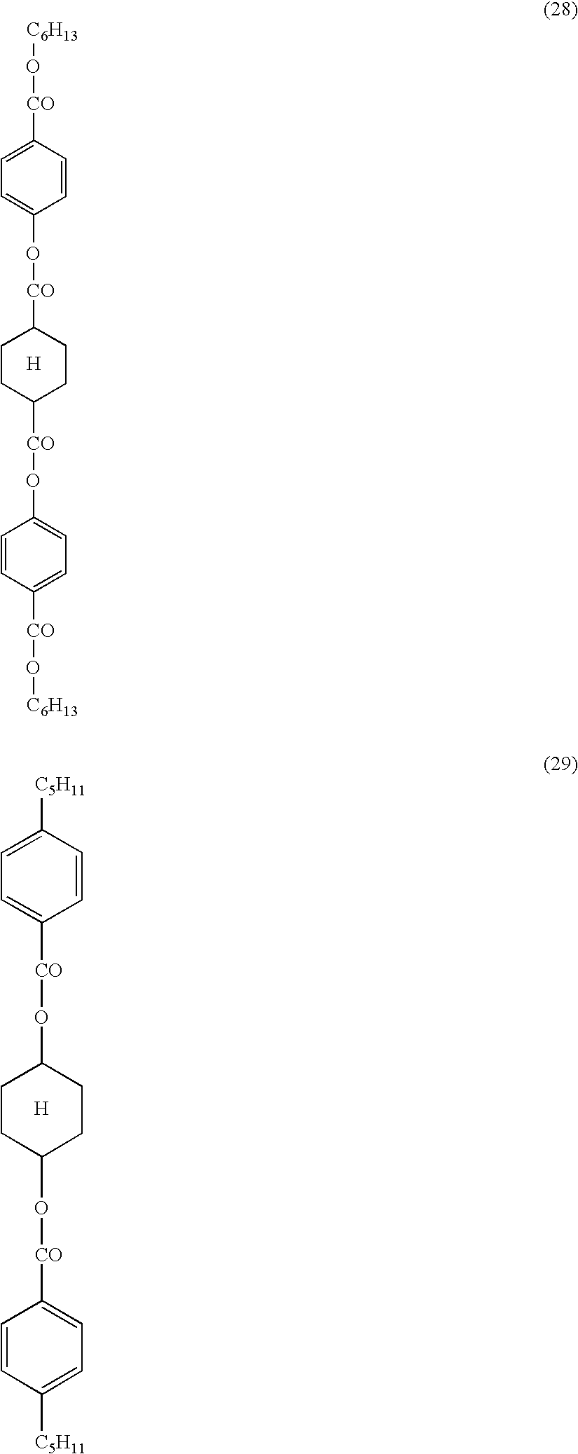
C1CC([CO]OC2=CC=C([CO]O[C6H13])C=C2)CCC1[CO]OC1=CC=C([CO]O[C6H13])C=C1.[H].C1CC(O[CO]C2=CC=C([C5H11])C=C2)CCC1O[CO]C1=CC=C([C5H11])C=C1.[H]
